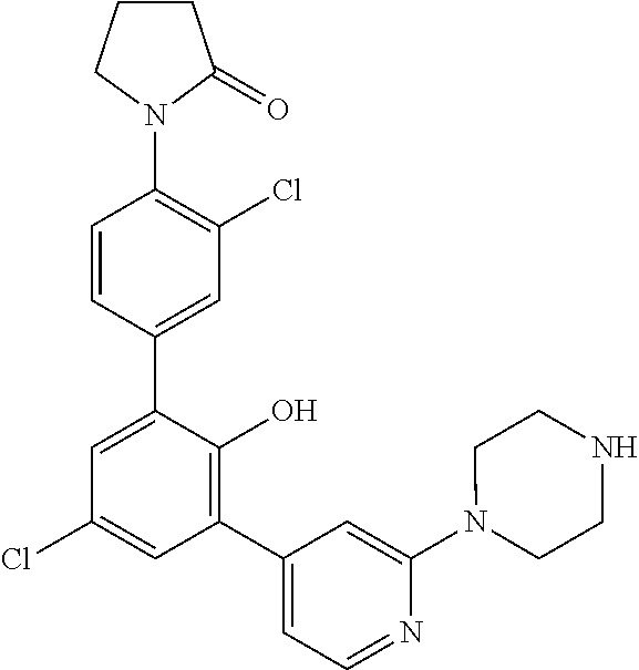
C1(N2C(=O)CCC2)=C(Cl)C=C(C2=CC(Cl)=CC(C3=CC=NC(N4CCNCC4)=C3)=C2O)C=C1
